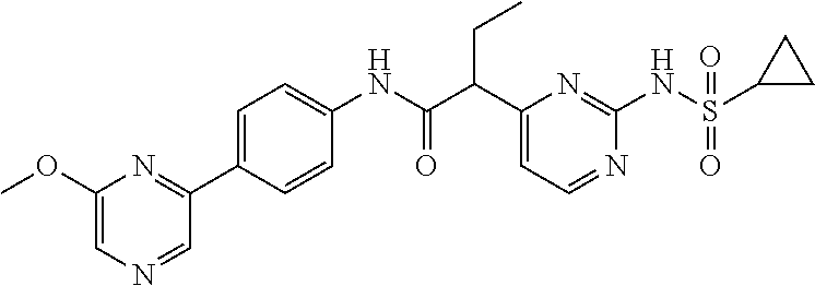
C1(C(C(NC2=CC=C(C3=NC(OC)=CN=C3)C=C2)=O)CC)=CC=NC(NS(C2CC2)(=O)=O)=N1
